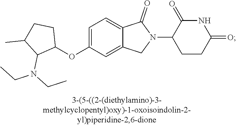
C1=C(OC2CCC(C)C2N(CC)CC)C=C2C(=C1)C(=O)N(C1CCC(=O)NC1=O)C2
